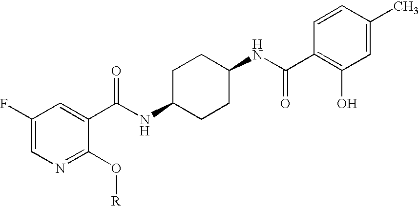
N1=C(O[R])C(C(NC2CCC(NC(C3=C(O)C=C(C)C=C3)=O)CC2)=O)=CC(F)=C1
